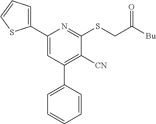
C1([CN])=C(C2=CC=CC=C2)C=C(C2=CC=CS2)N=C1SCC([Bu])=O
